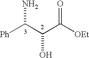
[Ph]C(C(C([OEt])=O)O)N
